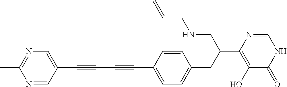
C(#CC1=CC=C(CC(CNCC=C)C2=C(O)C(=O)NC=N2)C=C1)C#CC1=CN=C(C)N=C1
